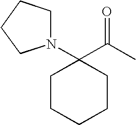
C1CCCCC1(N1CCCC1)C(C)=O
